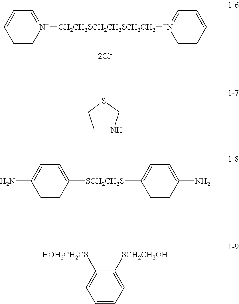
C1=C[N+]([CH2CH2SCH2CH2SCH2CH2][N+]2=CC=CC=C2)=CC=C1.C1NCSC1.C1=CC([SCH2CH2S]C2=CC=C(N)C=C2)=CC=C1N.C1=CC=C([SCH2CH2OH])C([HOH2CH2CS])=C1
